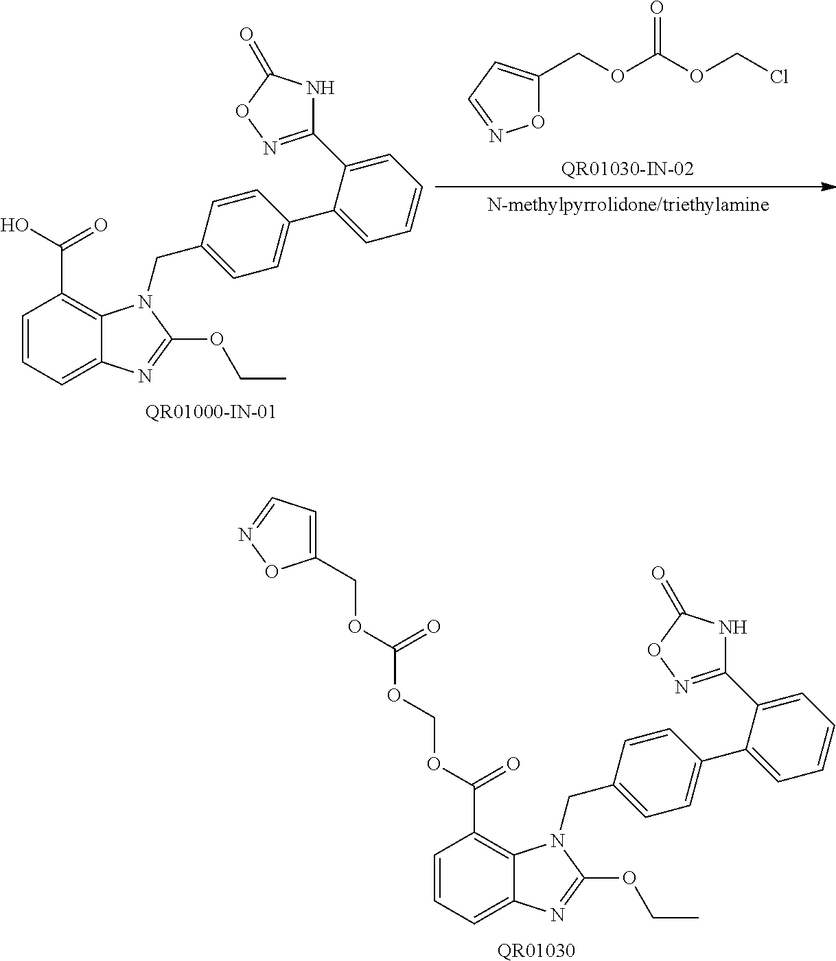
C(OC(OCCl)=O)C1=CC=NO1.C1=CC=C2C(=C1C(O)=O)N(CC1=CC=C(C3=CC=CC=C3C3=NOC(=O)N3)C=C1)C(OCC)=N2.C1=CC=C2C(=C1C(=O)OCOC(OCC1=CC=NO1)=O)N(CC1=CC=C(C3=CC=CC=C3C3=NOC(=O)N3)C=C1)C(OCC)=N2.[QR01030]
